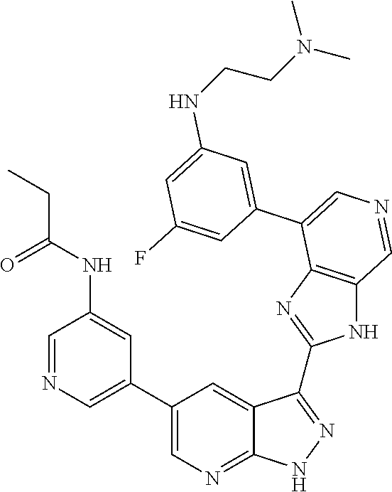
C1=NC=C(C2=CN=C3C(=C2)C(C2=NC4=C(N2)C=NC=C4C2=CC(NCCN(C)C)=CC(F)=C2)=NN3)C=C1NC(=O)CC
